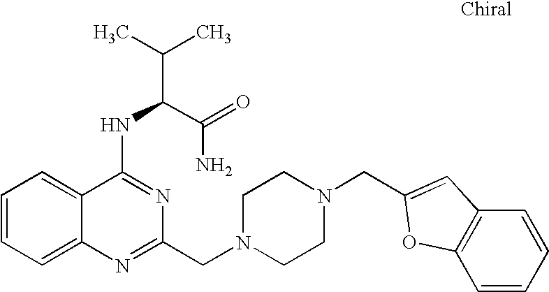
C1=CC=C2C(=C1)C(NC(C(C)C)C(=O)N)=NC(CN1CCN(CC3=CC4=C(C=CC=C4)O3)CC1)=N2
